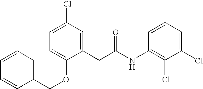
C1(COC2=CC=C(Cl)C=C2CC(NC2=C(Cl)C(Cl)=CC=C2)=O)=CC=CC=C1
